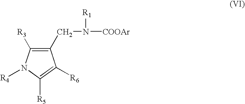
C1(CN([R1])[COOAr])=C([R3])N([R4])C([R5])=C1[R6]
